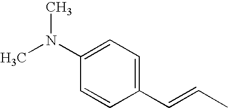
C1=C(N(C)C)C=CC(C=CC)=C1
